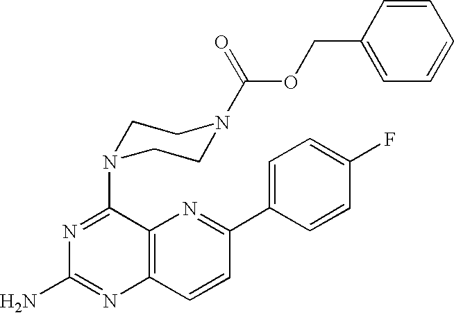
C12=C(C=CC(C3=CC=C(F)C=C3)=N1)N=C(N)N=C2N1CCN(C(=O)OCC2=CC=CC=C2)CC1
